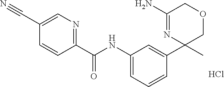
C1(C(=O)NC2=CC=CC(C3(C)COCC(N)=N3)=C2)=NC=C(C#N)C=C1.Cl
